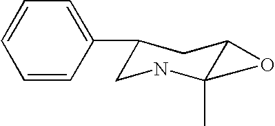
C1=CC=C(C2CNC3(C)C(C2)O3)C=C1
